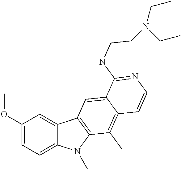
C1(OC)=CC=C2C(=C1)C1=C(N2C)C(C)=C2C(=C1)C(NCCN(CC)CC)=NC=C2
